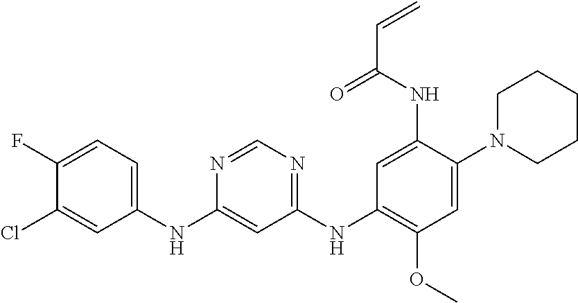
C1(NC2=CC=C(F)C(Cl)=C2)=CC(NC2=C(OC)C=C(N3CCCCC3)C(NC(C=C)=O)=C2)=NC=N1
